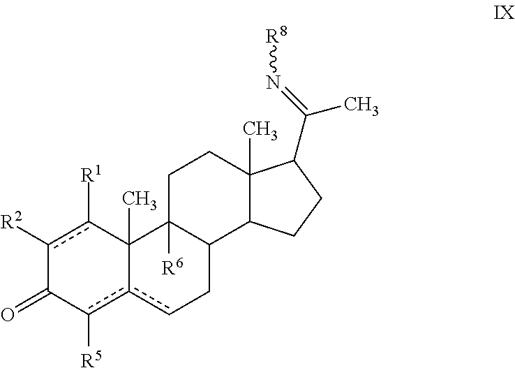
c1([R2])c([R1])C2(C)c(c([R5])C1=O)cCC1C2([R6])CCC2(C)C1CCC2C(=N[R8])C
